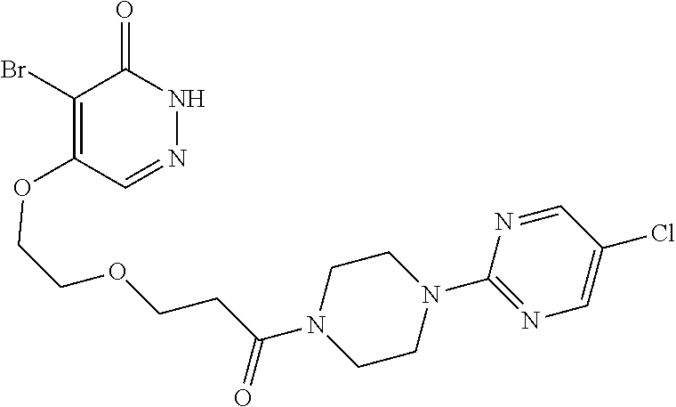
C1(Br)=C(OCCOCCC(N2CCN(C3=NC=C(Cl)C=N3)CC2)=O)C=NNC1=O
